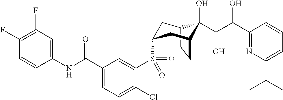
C12CCC(CC(S(C3=CC(C(NC4=CC(F)=C(F)C=C4)=O)=CC=C3Cl)(=O)=O)C1)C2(O)C(C(O)C1=NC(C(C)(C)C)=CC=C1)O
